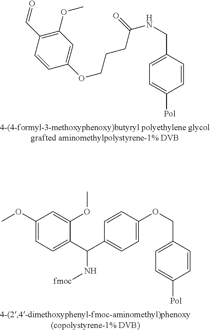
C1(CNC(CCCOC2=CC(OC)=C(C=O)C=C2)=O)=CC=C([Pol])C=C1.C1(COC2=CC=C(C(C3=CC=C(OC)C=C3OC)N[fmoc])C=C2)=CC=C([Pol])C=C1
